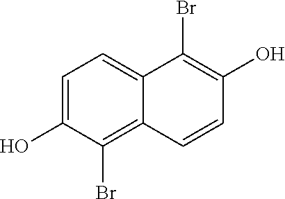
C1=C(O)C(Br)=C2C(=C1)C(Br)=C(O)C=C2
